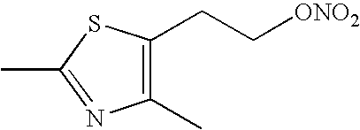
C1(C)=C(CC[ONO2])SC(C)=N1
